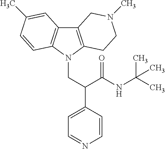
C12=C(N(CC(C3=CC=NC=C3)C(NC(C)(C)C)=O)C3=C1C=C(C)C=C3)CCN(C)C2
